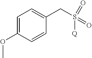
C1=C(OC)C=CC(CS(=O)(=O)[Q])=C1
